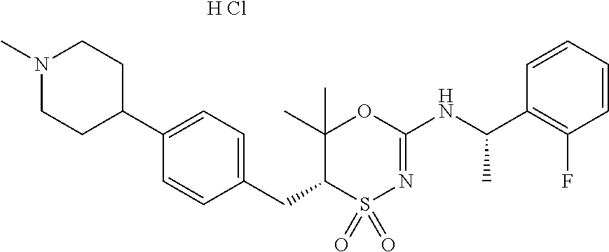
C1=C(C2CCN(C)CC2)C=CC(CC2C(C)(C)OC(NC(C3=C(F)C=CC=C3)C)=NS2(=O)=O)=C1.[H Cl]
